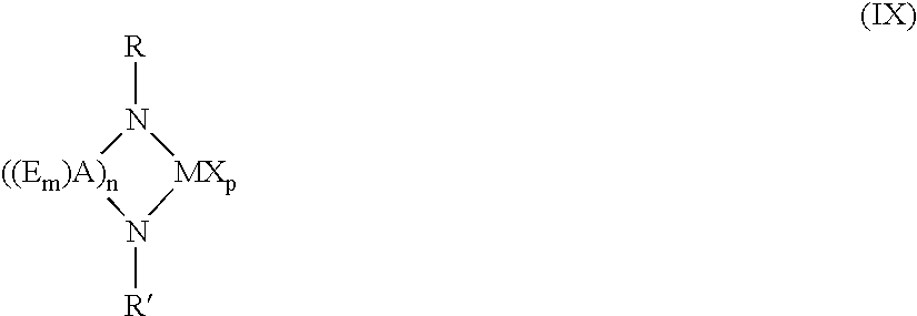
[((Em)A)n]1N([R])[MXp]N1[R]
